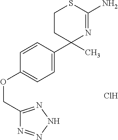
C1=CC(C2(C)N=C(N)SCC2)=CC=C1OCC1=NNN=N1.Cl
